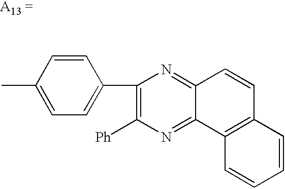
CC1=CC=C(C2=C([Ph])N=C3C(=N2)C=CC2=C3C=CC=C2)C=C1
